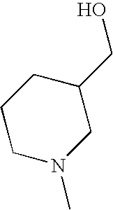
C1N(C)CC(CO)CC1
